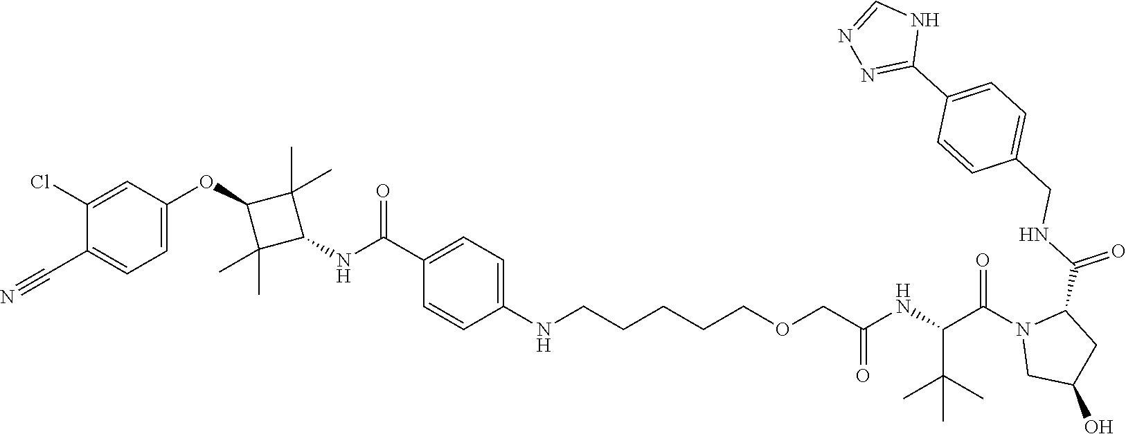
C1(C(=O)NC2C(C)(C)C(OC3=CC=C(C#N)C(Cl)=C3)C2(C)C)=CC=C(NCCCCCOCC(NC(C(N2CC(O)CC2C(NCC2=CC=C(C3=NN=CN3)C=C2)=O)=O)C(C)(C)C)=O)C=C1
